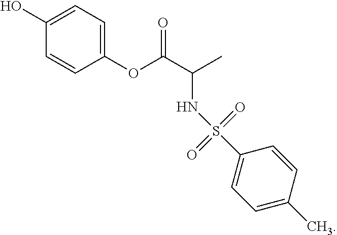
C1(O)=CC=C(OC(C(NS(C2=CC=C(C)C=C2)(=O)=O)C)=O)C=C1
